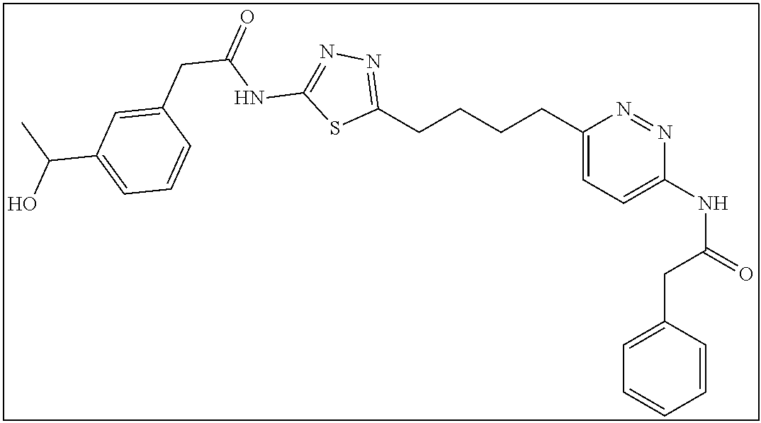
C1(CCCCC2=NN=C(NC(=O)CC3=CC(C(C)O)=CC=C3)S2)=CC=C(NC(=O)CC2=CC=CC=C2)N=N1
